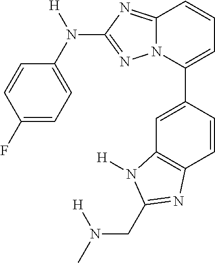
C1(F)=CC=C(N([H])C2=NN3C(=N2)C=CC=C3C2=CC3=C(C=C2)N=C(CN([H])C)N3[H])C=C1
